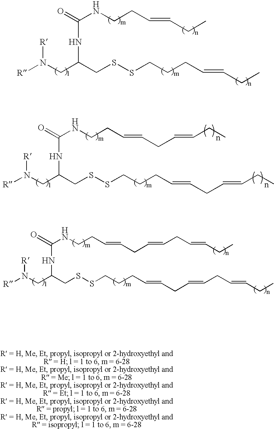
[R]N(CC(CSSCCCC=CCC=CCC)NC(NCCC=CCC=CCC)=O)[R].[R]N(CC(CSSCCCC=CCC=CCC=CCC)NC(NCCC=CCC=CCC=CCC)=O)[R].[R]N(CC(CSSCCCC=CCC)NC(NCCC=CCC)=O)[R]
